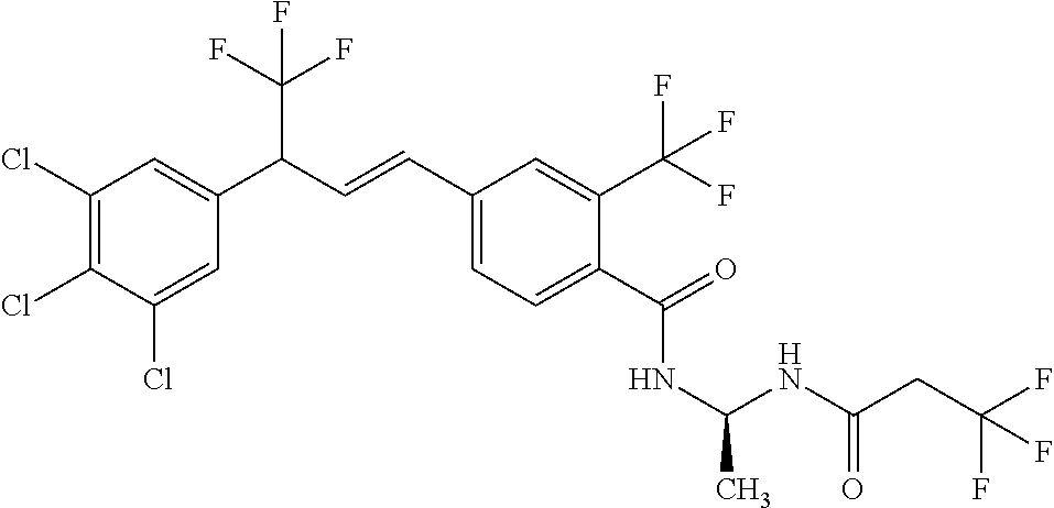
C1(Cl)=C(Cl)C(Cl)=CC(C(C=CC2=CC=C(C(=O)NC(C)NC(CC(F)(F)F)=O)C(C(F)(F)F)=C2)C(F)(F)F)=C1
